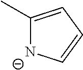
C1(C)=CC=C[N-]1
